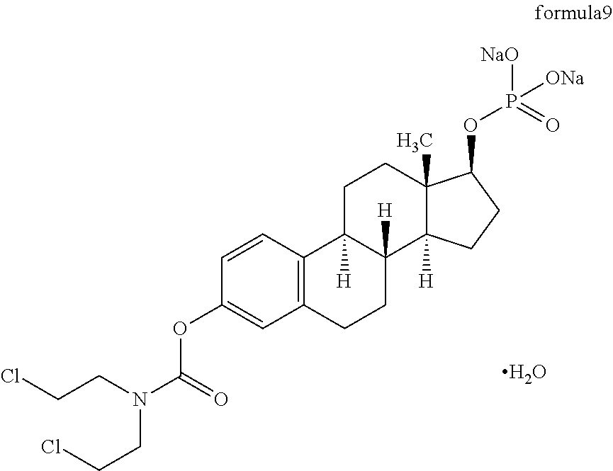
O.C1(OC(N(CCCl)CCCl)=O)=CC2=C(C=C1)C1([H])C([H])(CC2)C2([H])C(C)(CC1)C(OP([NaO])(=O)[ONa])CC2
